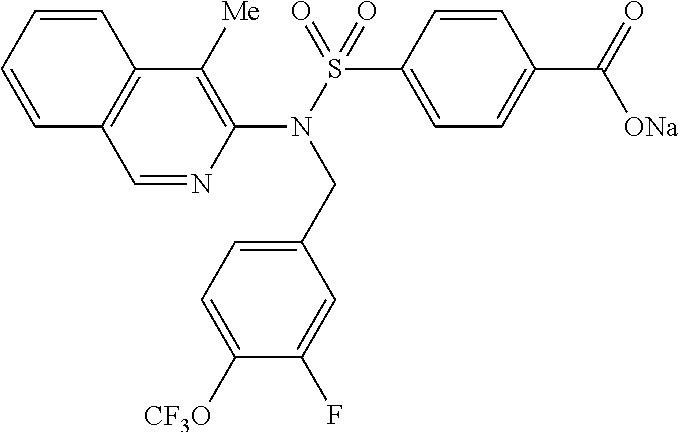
C1=NC(N(S(=O)(C2=CC=C(C(=O)[ONa])C=C2)=O)CC2=CC=C([CF3O])C(F)=C2)=C([Me])C2=C1C=CC=C2
